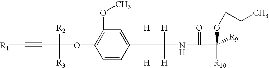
C1(OC)=C(OC([R2])([R3])C#C[R1])C=CC(C([H])([H])C([H])([H])NC(=O)C([R10])([R9])OCCC)=C1
